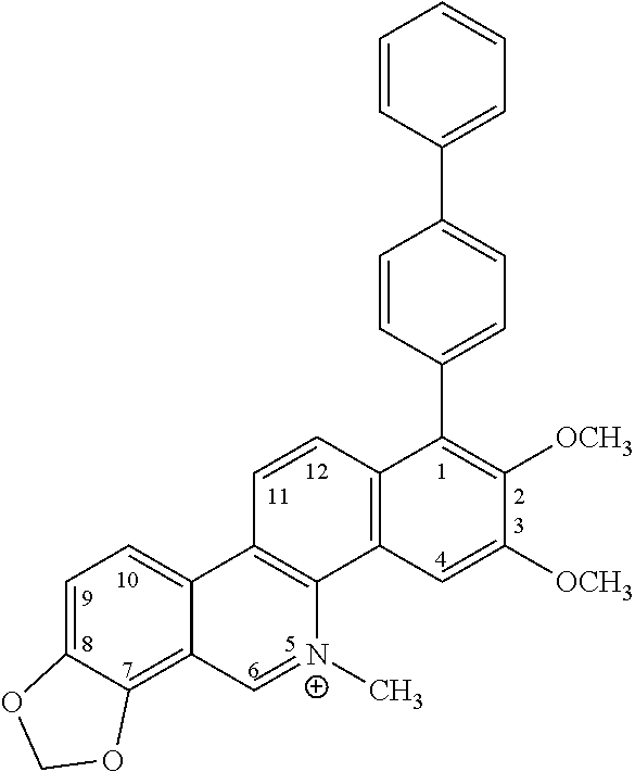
C1=C2C(=C3C(=C1)C1=C([N+](C)=C3)C3=C(C=C1)C(C1=CC=C(C4=CC=CC=C4)C=C1)=C([OCH3])C([OCH3])=C3)OCO2
